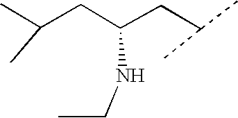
CC(CC(CC(C)C)NCC)C
